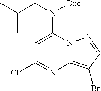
C1=C(N(CC(C)C)[Boc])N2C(=C(Br)C=N2)N=C1Cl
